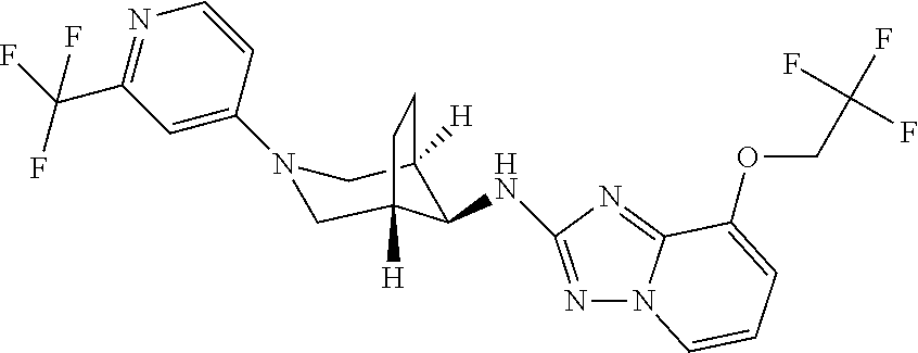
C1=CC(N2CC3([H])C(NC4=NN5C(=N4)C(OCC(F)(F)F)=CC=C5)C([H])(C2)CC3)=CC(C(F)(F)F)=N1
